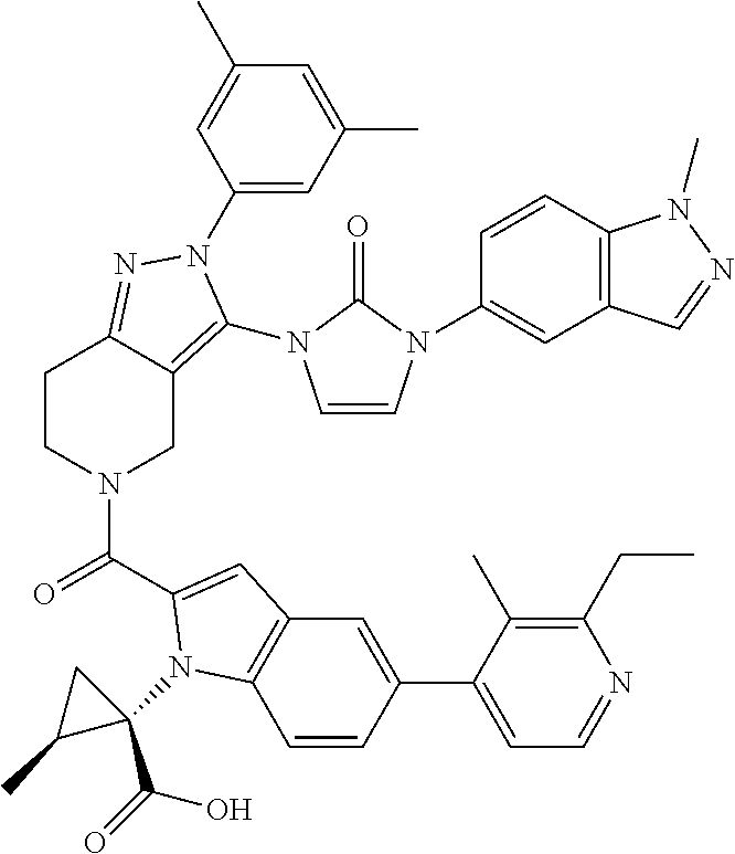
C1(N2C(N3C=CN(C4=CC5=C(C=C4)N(C)N=C5)C3=O)=C3CN(C(=O)C4=CC5=C(C=CC(C6=CC=NC(CC)=C6C)=C5)N4C4(C(=O)O)CC4C)CCC3=N2)=CC(C)=CC(C)=C1
